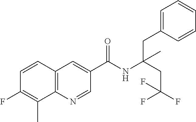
C1=CC2=C(C(C)=C1F)N=CC(C(NC(CC(F)(F)F)(CC1=CC=CC=C1)C)=O)=C2
